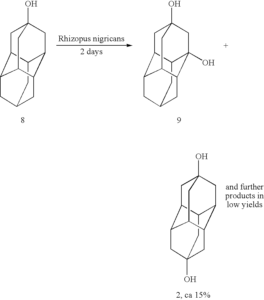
C12CC3CC4C1CC1(O)CC2C(C4C1)C3.C12CC3CC4C1(O)CC1(O)CC2C(C4C1)C3.C12CC3(O)CC4C1CC1(O)CC2C(C4C1)C3
